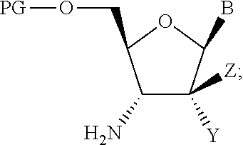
C1(N)C([Y])([Z])C(B)OC1CO[PG]
